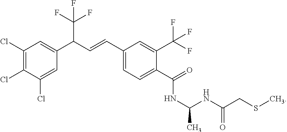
C1(Cl)=C(Cl)C(Cl)=CC(C(C=CC2=CC=C(C(=O)NC(C)NC(CSC)=O)C(C(F)(F)F)=C2)C(F)(F)F)=C1
